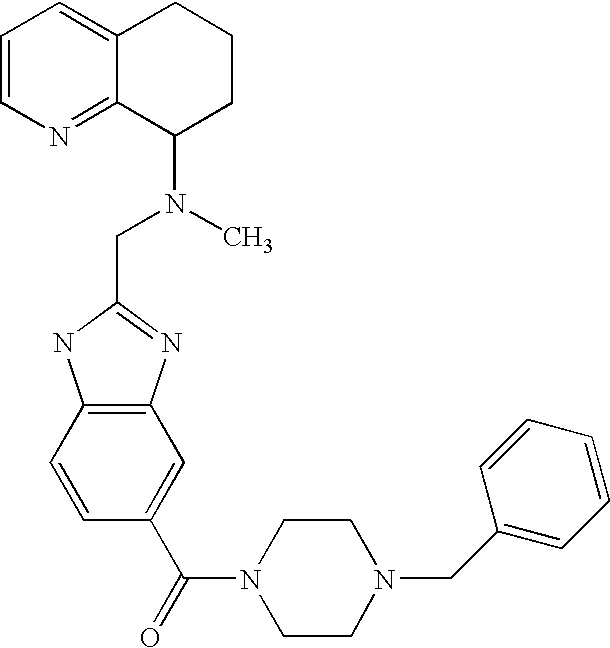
C1=CN=C2C(=C1)CCCC2N(CC1=NC2=C(N1)C=CC(C(N1CCN(CC3=CC=CC=C3)CC1)=O)=C2)C
